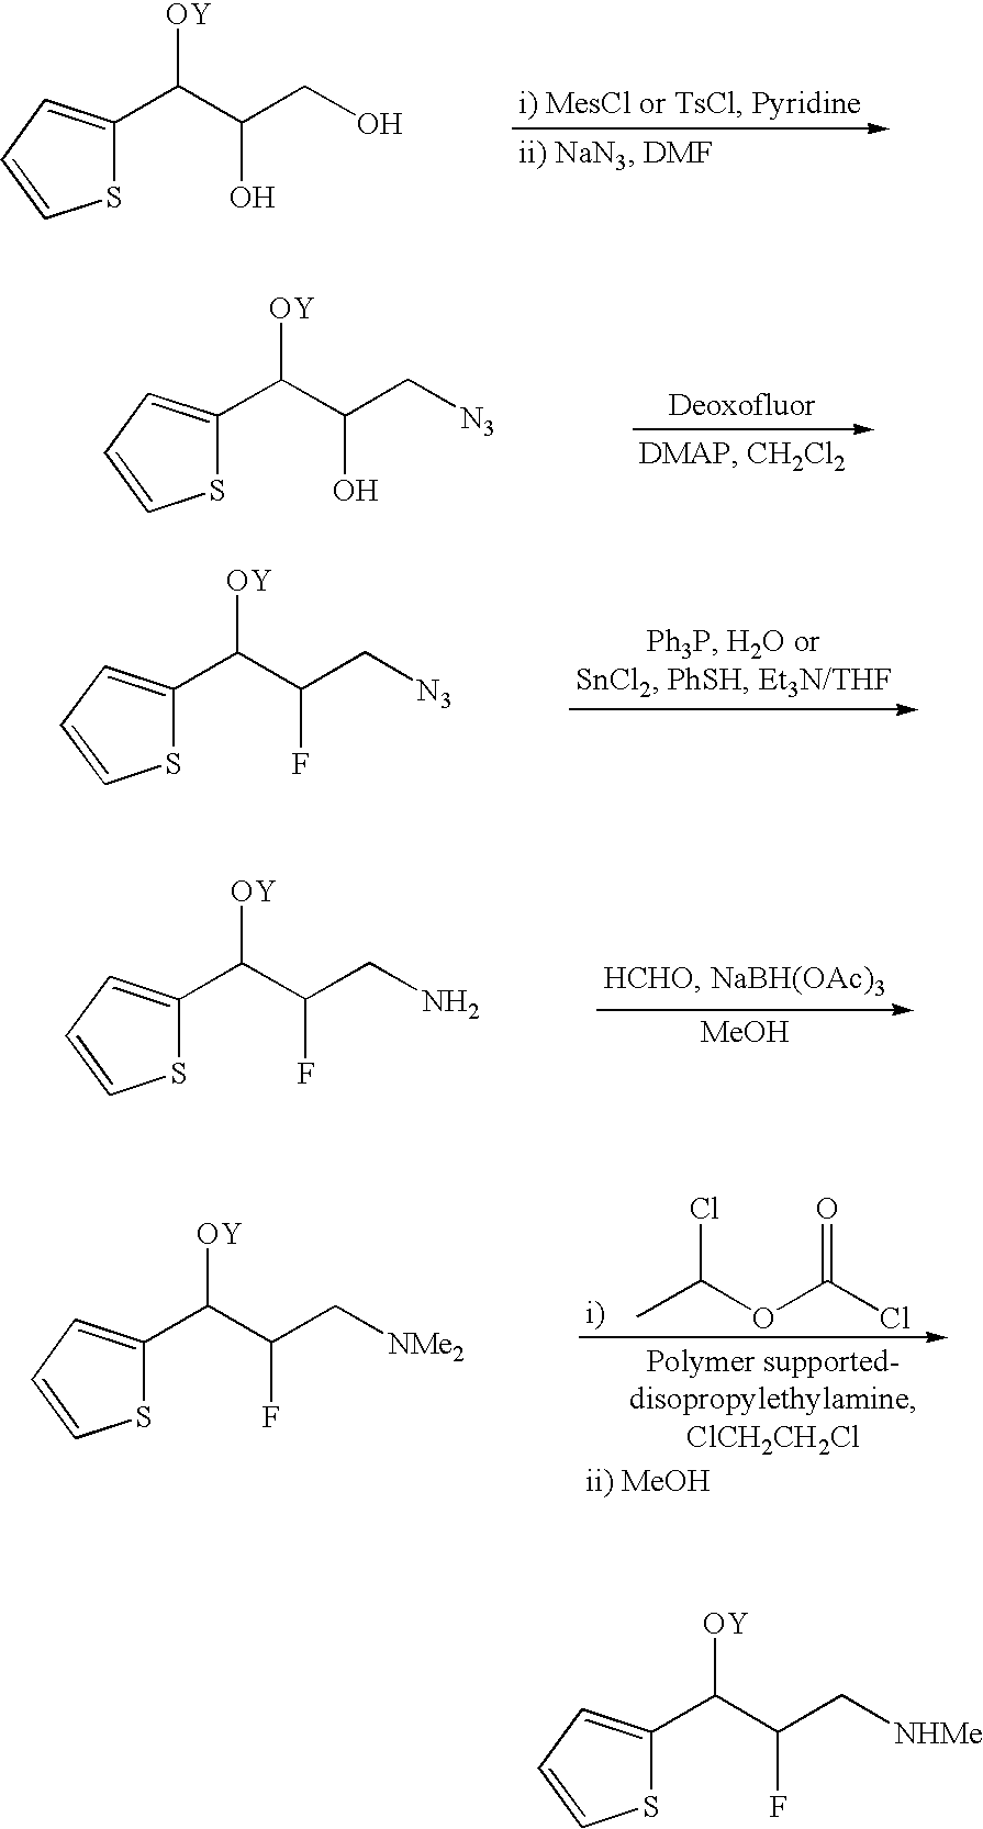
C(C(CO)O)([OY])C1=CC=CS1.C(C(C[N3])O)([OY])C1=CC=CS1.C(C(C[N3])F)([OY])C1=CC=CS1.C(C(CN)F)([OY])C1=CC=CS1.[MeOH].C(C(C[NMe2])F)([OY])C1=CC=CS1.CC(OC(Cl)=O)Cl.C(C(C[NHMe])F)([OY])C1=CC=CS1
